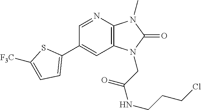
C1(C2=CC=C([F3C])S2)=CC2=C(N=C1)N(C)C(=O)N2CC(NCCCCl)=O
